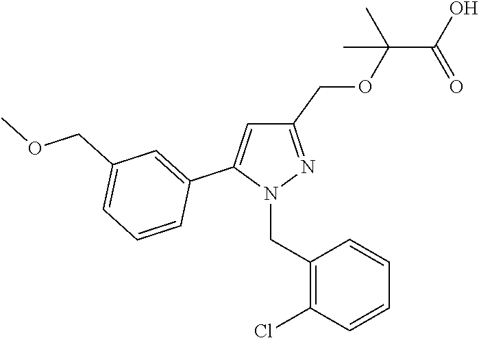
C1(COC(C(O)=O)(C)C)=NN(CC2=C(Cl)C=CC=C2)C(C2=CC(COC)=CC=C2)=C1
